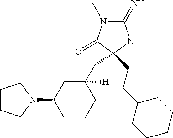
C1(=N)N(C)C(=O)C(CCC2CCCCC2)(CC2([H])CC(N3CCCC3)CCC2)N1
